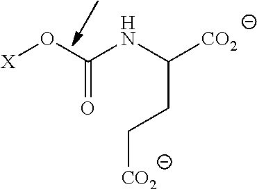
[X]OC(NC([CO2])CC[CO2])=O
